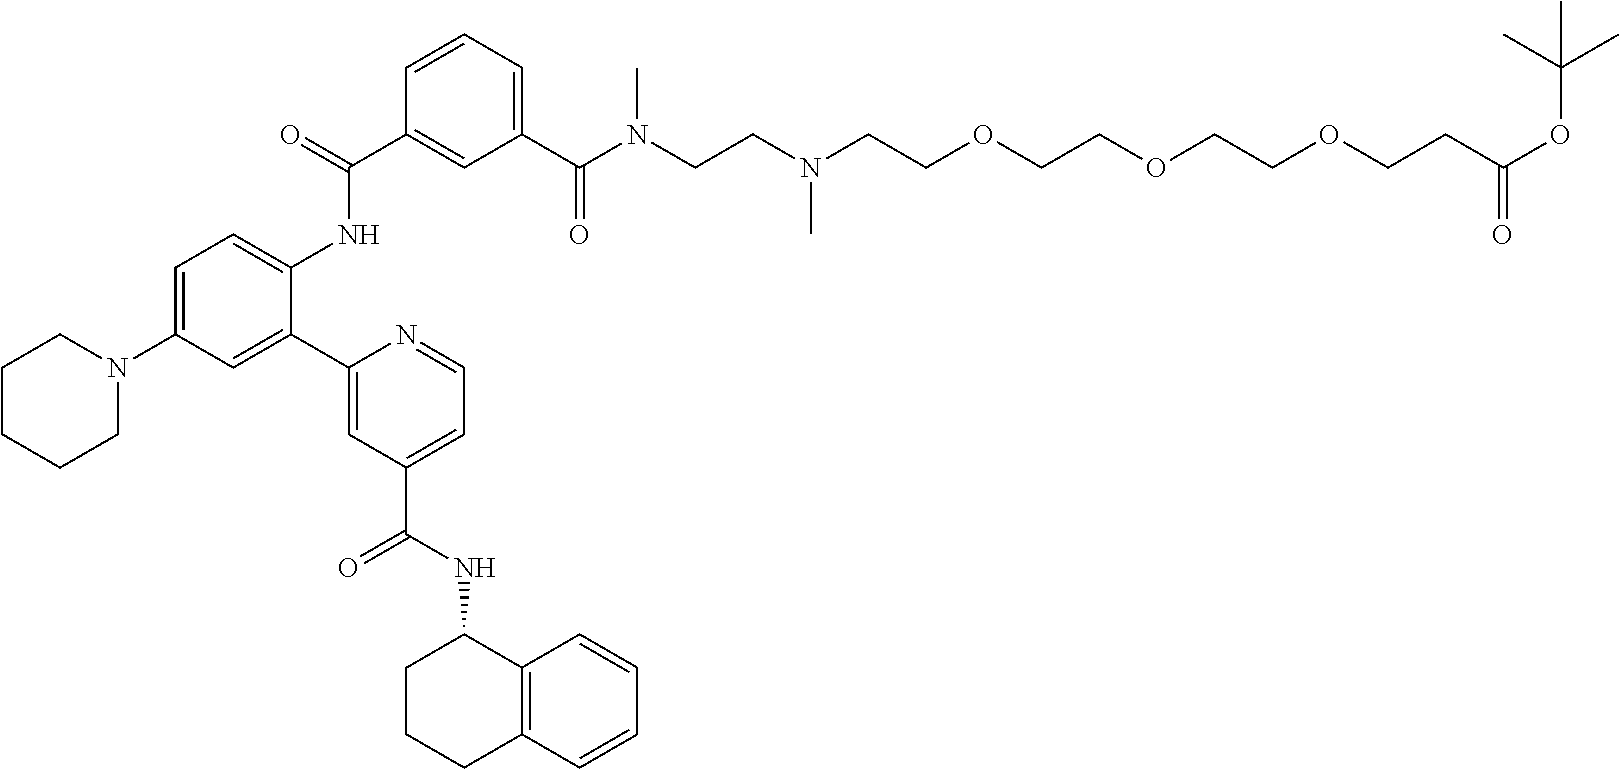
C1=C(N2CCCCC2)C=C(C2=CC(C(NC3CCCC4=C3C=CC=C4)=O)=CC=N2)C(NC(C2=CC(C(N(CCN(CCOCCOCCOCCC(=O)OC(C)(C)C)C)C)=O)=CC=C2)=O)=C1
